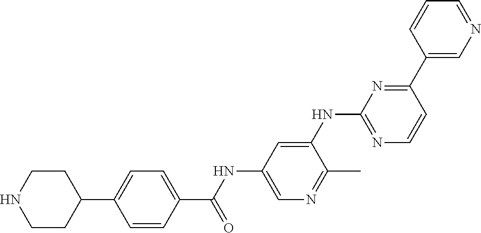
C1=CC(C(NC2=CN=C(C)C(NC3=NC=CC(C4=CN=CC=C4)=N3)=C2)=O)=CC=C1C1CCNCC1
